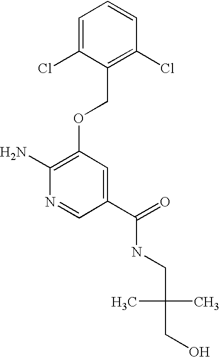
C(NC(C1=CC(OCC2=C(Cl)C=CC=C2Cl)=C(N)N=C1)=O)C(CO)(C)C
